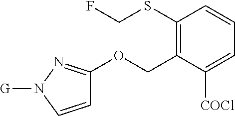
C1(SCF)=C(COC2=NN([G])C=C2)C([COCl])=CC=C1
